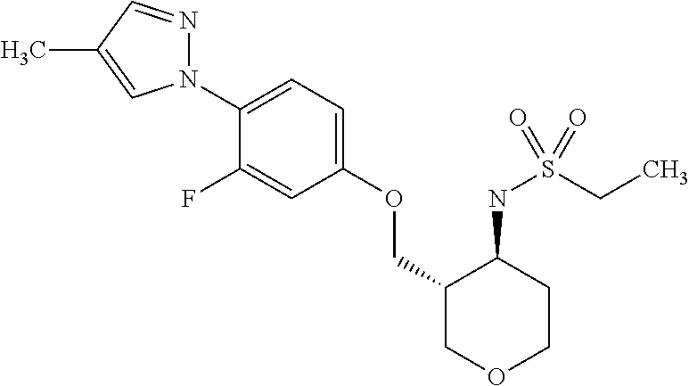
N1(C2=CC=C(OCC3COCCC3NS(CC)(=O)=O)C=C2F)N=CC(C)=C1
